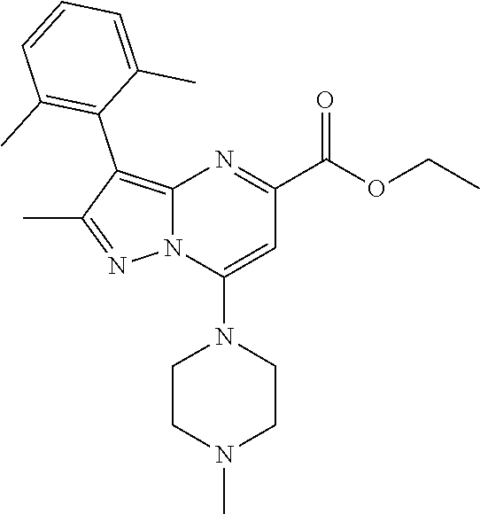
C12=C(C3=C(C)C=CC=C3C)C(C)=NN1C(N1CCN(C)CC1)=CC(C(OCC)=O)=N2
